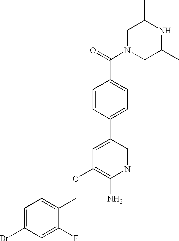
C1N(C(=O)C2=CC=C(C3=CC(OCC4=CC=C(Br)C=C4F)=C(N)N=C3)C=C2)CC(C)NC1C
